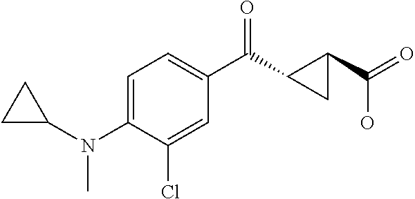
C1(Cl)=CC(C(=O)C2C(C(O)=O)C2)=CC=C1N(C1CC1)C
